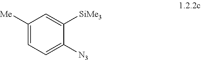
C1([Me])=CC=C([N3])C([SiMe3])=C1
